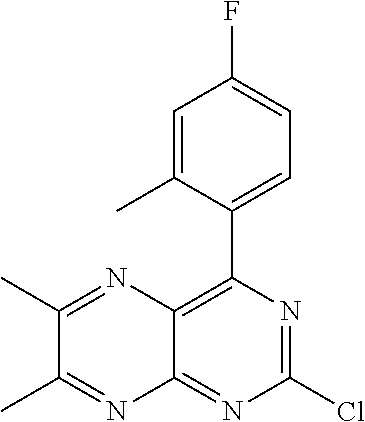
C12=C(C3=CC=C(F)C=C3C)N=C(Cl)N=C1N=C(C)C(C)=N2
